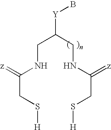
C(NC(=[z])CS[H])C(CNC(CS[H])=[z])[Y]B
